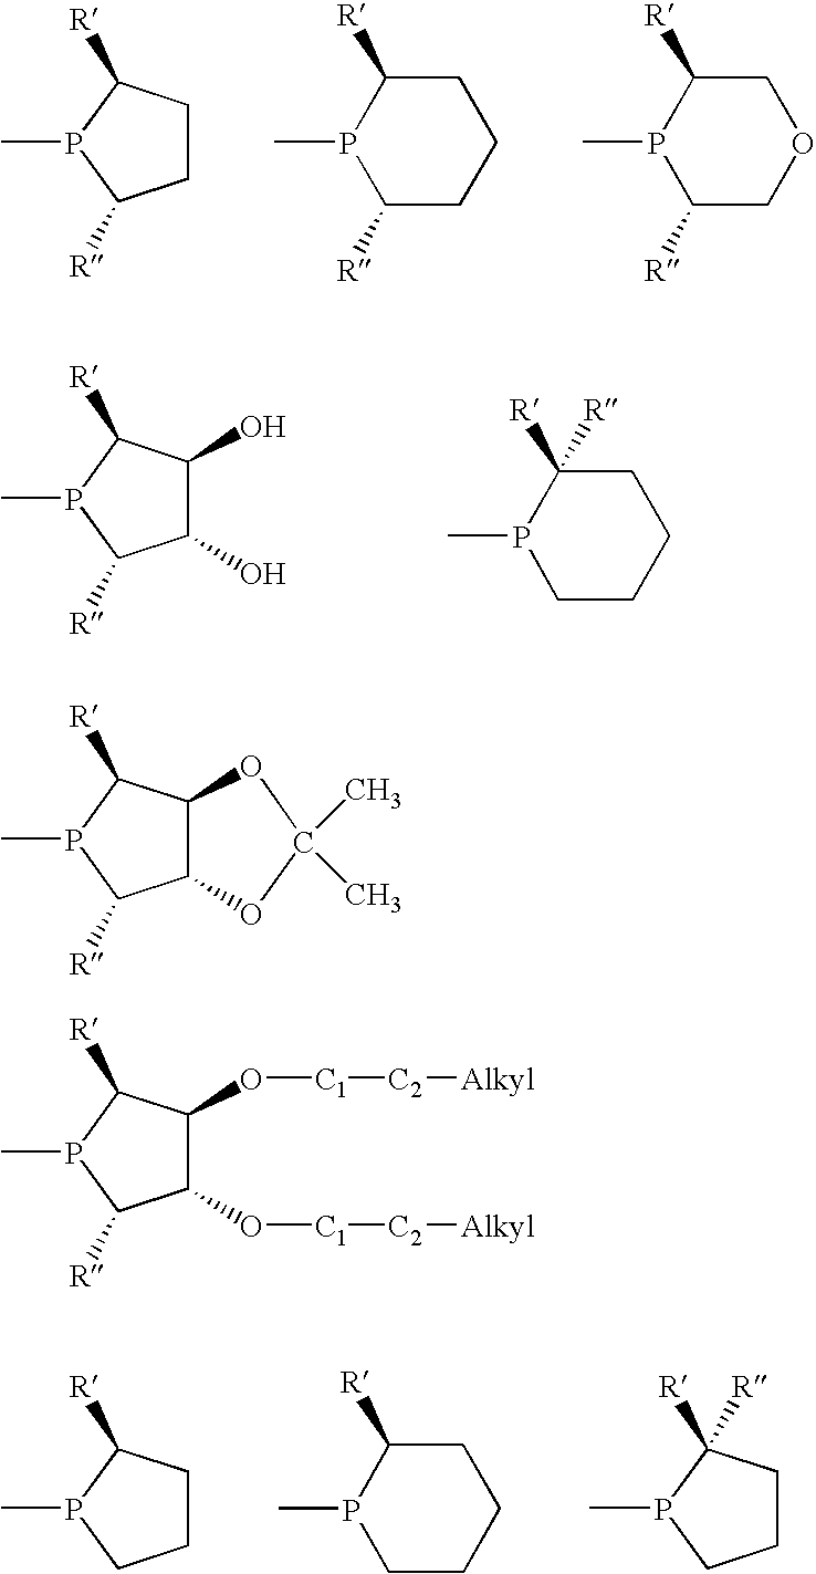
C1CC([R])P(C)C1[R].P1(C)C([R])CCCC1[R].P1(C)C([R])COCC1[R].C1(O)C(O)C([R])P(C)C1[R].C1C([R])([R])P(C)CCC1.C1CC([R])P(C)C1.P1(C)CCCCC1[R].C1CC([R])([R])P(C)C1.C12C(C([R])P(C)C1[R])OC(C)(C)O2.C1(O[C1][C2][Alkyl])C(O[C1][C2][Alkyl])C([R])P(C)C1[R]
